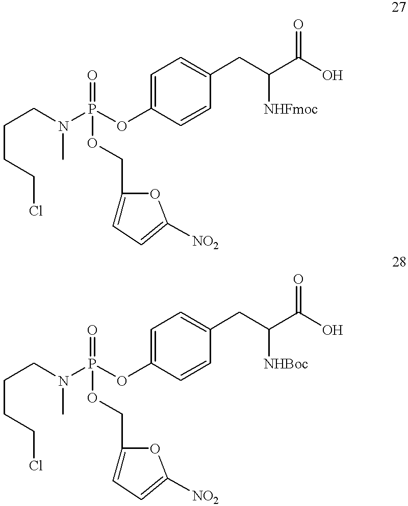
C(CCCl)CN(P(OC1=CC=C(CC(C(O)=O)[NHFmoc])C=C1)(=O)OCC1=CC=C([NO2])O1)C.C(CCCl)CN(P(OC1=CC=C(CC(C(O)=O)[NHBoc])C=C1)(=O)OCC1=CC=C([NO2])O1)C
